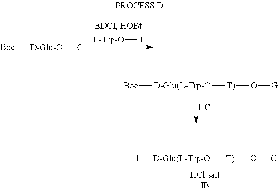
[Boc][D-Glu-O][G].[L-Trp-O][T].[Boc][D-Glu(L-Trp-O][T)]O[G].Cl.[H][D-Glu(L-Trp-O][T)]O[G]
